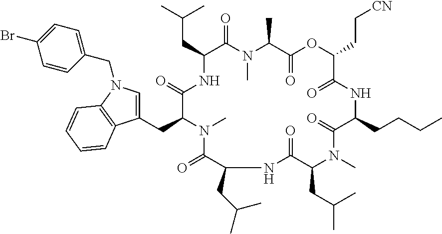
C(C1C(=O)N(C)C(C)C(=O)OC(CC[CN])C(=O)NC(CCCC)C(=O)N(C)C(CC(C)C)C(=O)NC(CC(C)C)C(=O)N(C)C(CC2=CN(CC3=CC=C(Br)C=C3)C3=C2C=CC=C3)C(=O)N1)C(C)C
